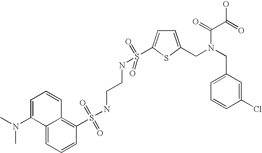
C1=C(CN(CC2=CC=CC(Cl)=C2)C(=O)C(=O)O)SC(S(NCCNS(C2=C3C(=CC=C2)C(N(C)C)=CC=C3)(=O)=O)(=O)=O)=C1
